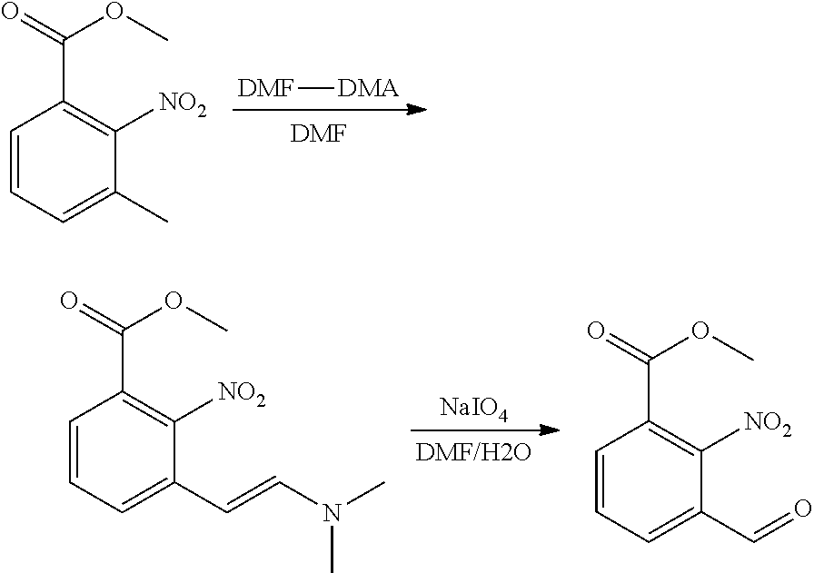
[DMF][DMA].[DMF].C1=CC=C(C)C([NO2])=C1C(OC)=O.[NaIO4].[DMF/H2O].C1=CC=C(C=CN(C)C)C([NO2])=C1C(OC)=O.C1=CC=C(C=O)C([NO2])=C1C(OC)=O
